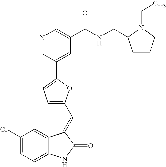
C1(Cl)=CC=C2C(=C1)C(=CC1=CC=C(C3=CC(C(NCC4CCCN4CC)=O)=CN=C3)O1)C(=O)N2
